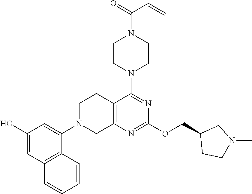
C12=C(N=C(OCC3CCN(C)C3)N=C1N1CCN(C(=O)C=C)CC1)CN(C1=CC(O)=CC3=C1C=CC=C3)CC2
